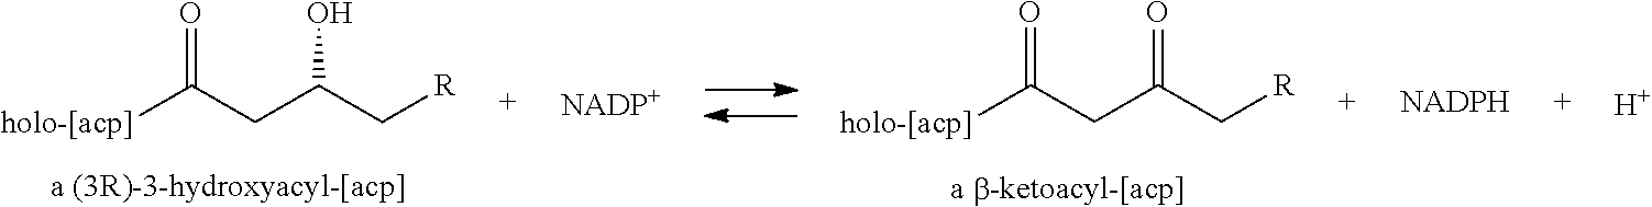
[holo-[acp]]C(CC(C[R])O)=O.[holo-[acp]]C(CC(C[R])=O)=O.[NADP+].[H]
